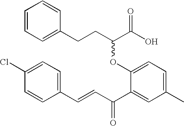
C1=CC=C(CCC(C(O)=O)OC2=CC=C(C)C=C2C(C=CC2=CC=C(Cl)C=C2)=O)C=C1
